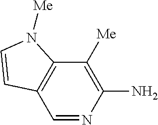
C1=NC(N)=C([Me])C2=C1C=CN2[Me]
